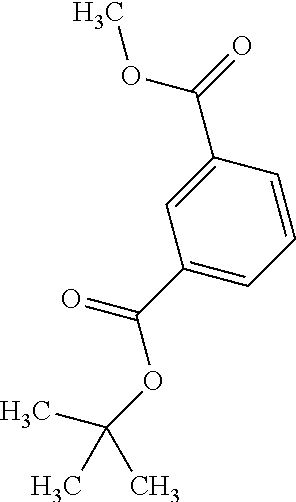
C1=C(C(=O)OC)C=CC=C1C(=O)OC(C)(C)C
